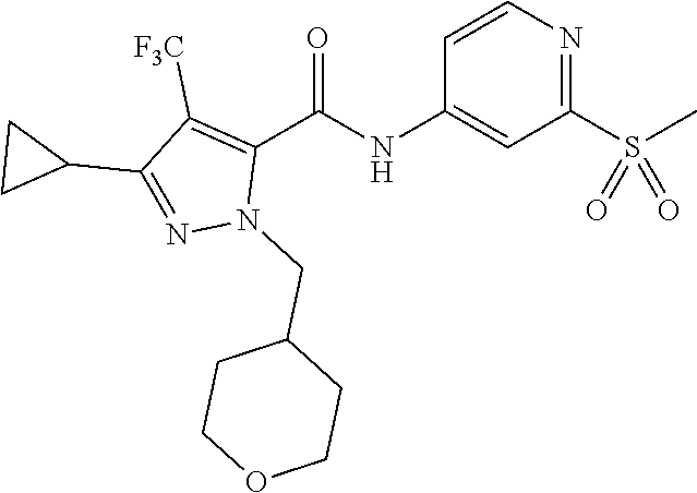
C1=CN=C(S(C)(=O)=O)C=C1NC(C1=C([F3C])C(C2CC2)=NN1CC1CCOCC1)=O
